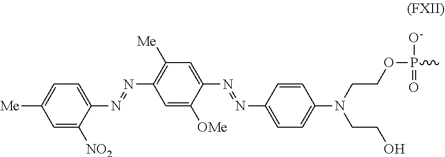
C1=C([OMe])C(N=NC2=CC=C(N(CCOP(C)([O-])=O)CCO)C=C2)=CC([Me])=C1N=NC1=CC=C([Me])C=C1[NO2]
